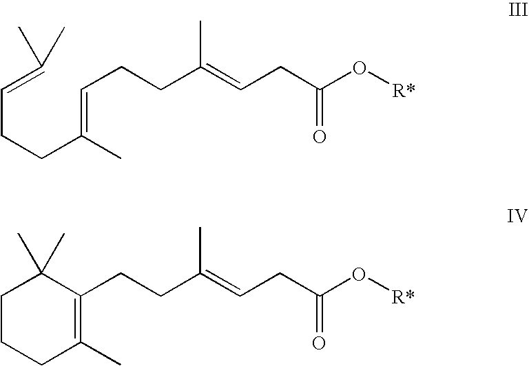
C(CCC(=CCCC(=CCC(O[R*])=O)C)C)=C(C)C.C1CCC(C)=C(CCC(=CCC(O[R*])=O)C)C1(C)C
